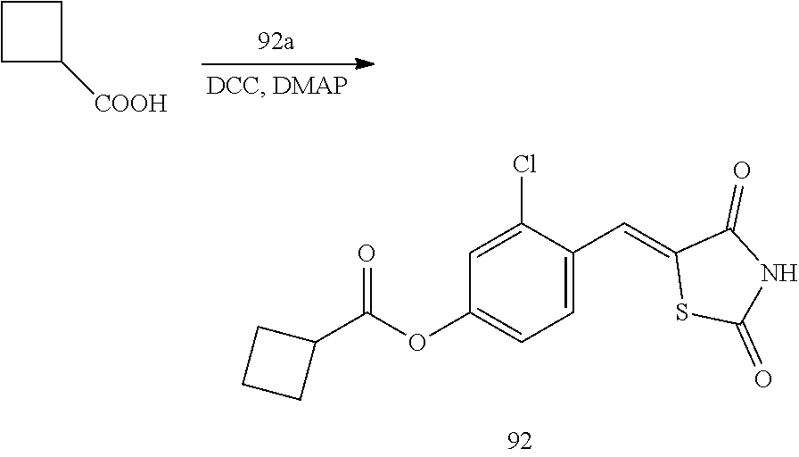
[COOH]C1CCC1.C1(C(OC2=CC=C(C=C3SC(=O)NC3=O)C(Cl)=C2)=O)CCC1
